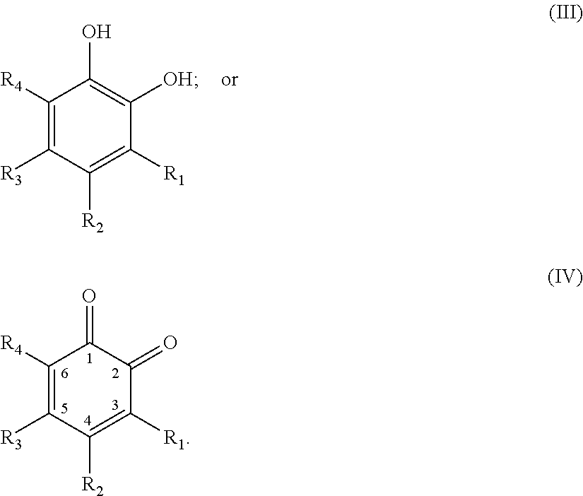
C1([R4])=C([R3])C([R2])=C([R1])C(=O)C1=O.C1([R4])=C([R3])C([R2])=C([R1])C([OH])=C1O
